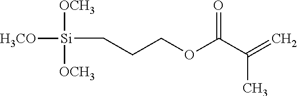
C=C(C(OCCC[Si]([H3CO])([OCH3])[OCH3])=O)C
